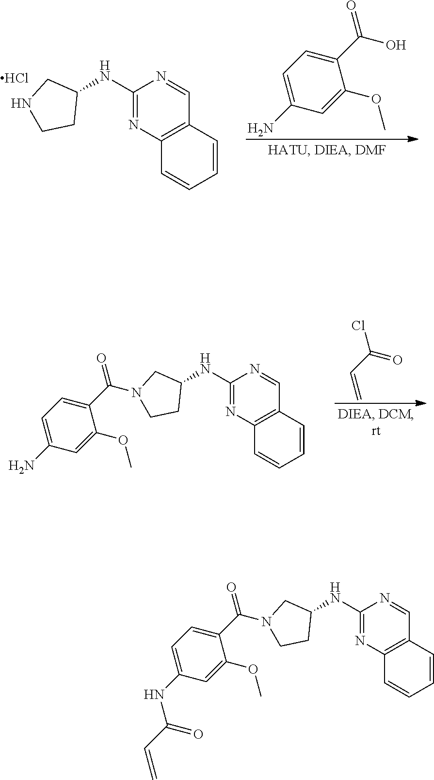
C1(NC2CNCC2)=NC2=C(C=N1)C=CC=C2.Cl.C1(N)=CC=C(C(=O)O)C(OC)=C1.C1(NC2CN(C(C3=CC=C(N)C=C3OC)=O)CC2)=NC2=C(C=N1)C=CC=C2.C(=C)C(Cl)=O.C1(NC2CN(C(C3=CC=C(NC(C=C)=O)C=C3OC)=O)CC2)=NC2=C(C=N1)C=CC=C2
